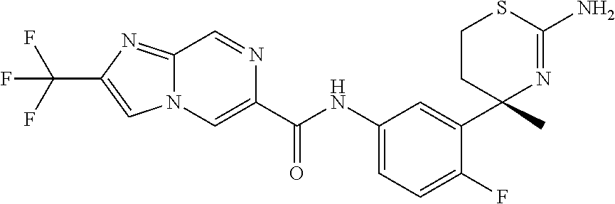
C1(C(NC2=CC=C(F)C(C3(C)N=C(N)SCC3)=C2)=O)=CN2C(=NC(C(F)(F)F)=C2)C=N1
